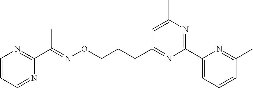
C1=CC=NC(C(=NOCCCC2=NC(C3=CC=CC(C)=N3)=NC(C)=C2)C)=N1
